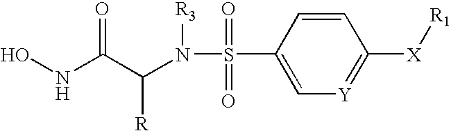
ONC(C(N(S(=O)(=O)C1=C[Y]=C([X][R1])C=C1)[R3])[R])=O
